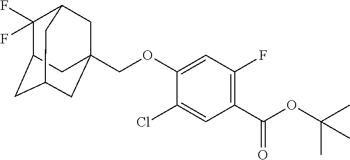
O(C1=CC(F)=C(C(OC(C)(C)C)=O)C=C1Cl)CC12CC3C(F)(F)C(CC(C1)C3)C2
